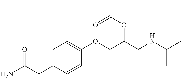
NC(CC1=CC=C(OCC(CNC(C)C)OC(C)=O)C=C1)=O
